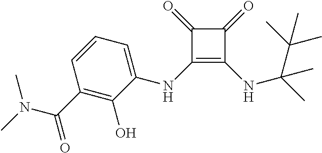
C1(=O)C(NC2=CC=CC(C(N(C)C)=O)=C2O)=C(NC(C(C)(C)C)(C)C)C1=O
